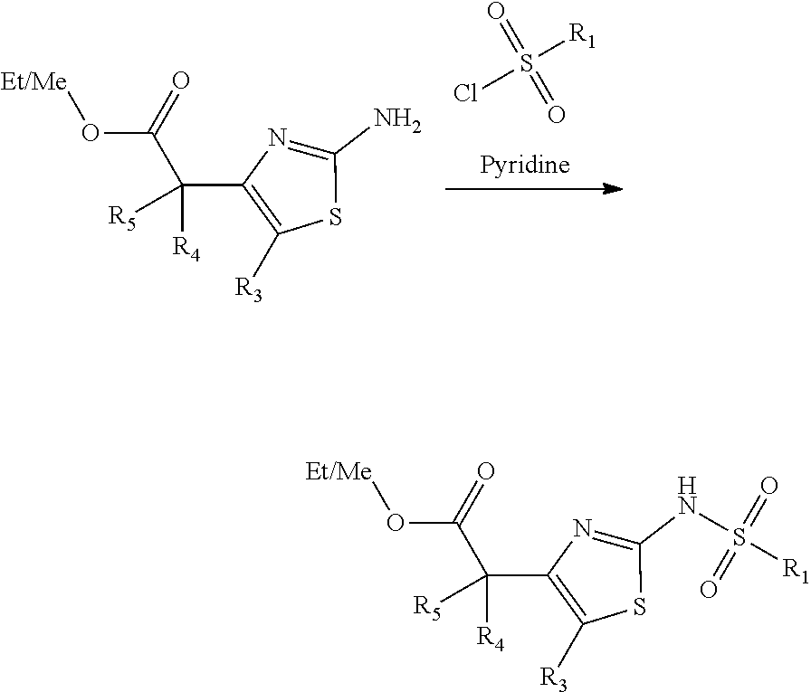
[Et/Me]OC(C(C1=C([R3])SC(NS(=O)(=O)[R1])=N1)([R4])[R5])=O.[Et/Me]OC(C(C1=C([R3])SC(N)=N1)([R4])[R5])=O.O=S(=O)([R1])Cl
